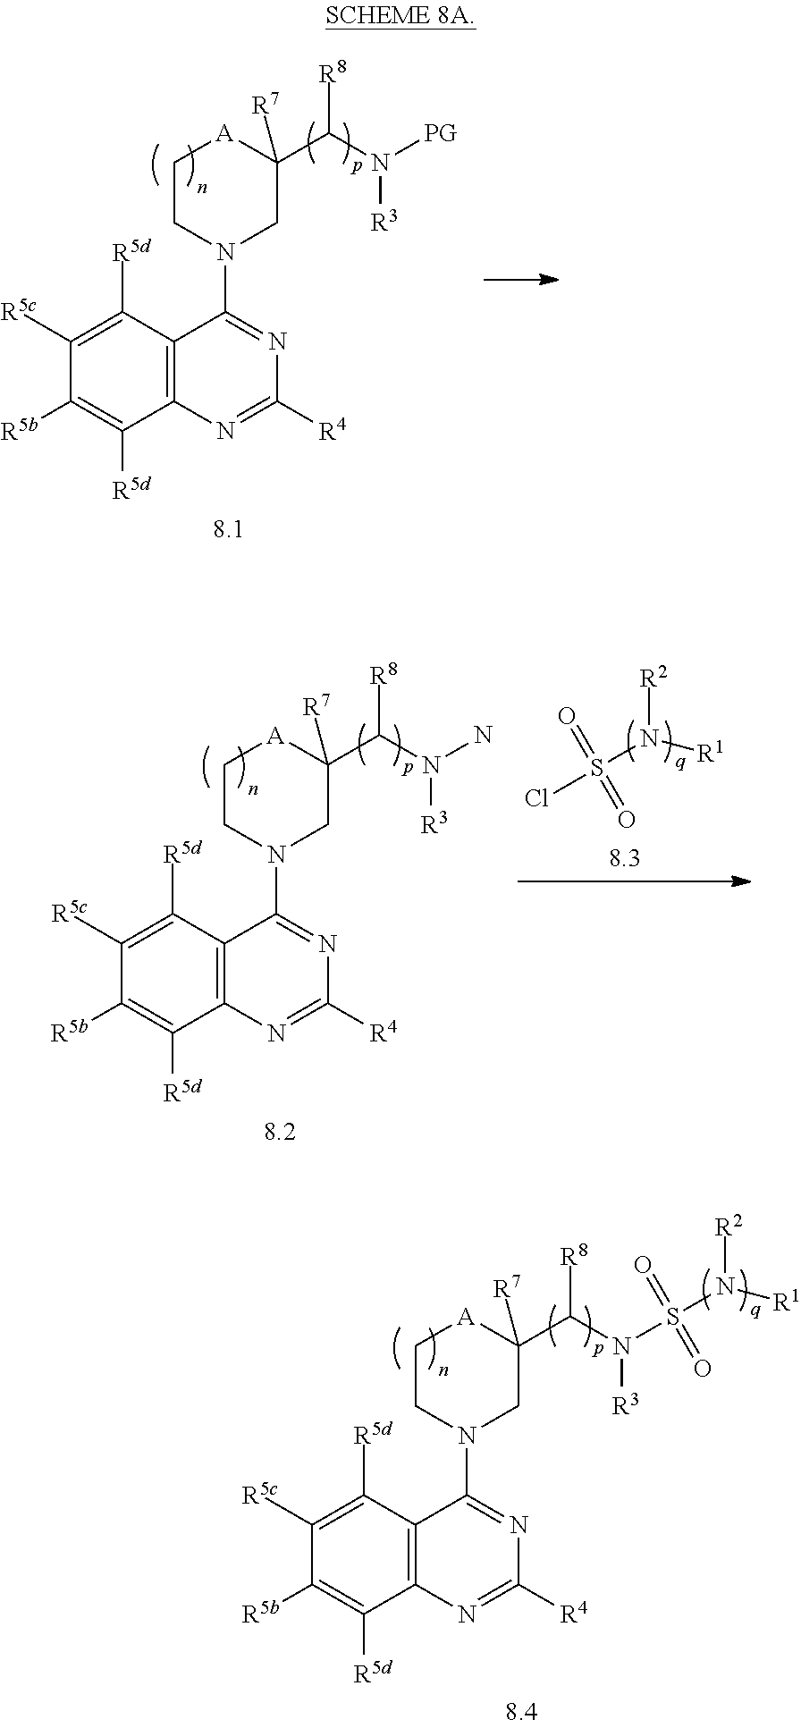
C1CN(C2=NC([R4])=NC3=C2C([R5d])=C([R5c])C([R5b])=C3[R5d])CC(C(N(S(N([R2])[R1])(=O)=O)[R3])[R8])([R7])[A]1.C1CN(C2=NC([R4])=NC3=C2C([R5d])=C([R5c])C([R5b])=C3[R5d])CC(C(N([PG])[R3])[R8])([R7])[A]1.C1CN(C2=NC([R4])=NC3=C2C([R5d])=C([R5c])C([R5b])=C3[R5d])CC(C(N(N)[R3])[R8])([R7])[A]1.ClS(N([R2])[R1])(=O)=O
